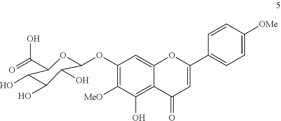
C1(OC2OC(C(=O)O)C(O)C(O)C2O)=C([MeO])C(O)=C2C(=C1)OC(C1=CC=C([OMe])C=C1)=CC2=O
